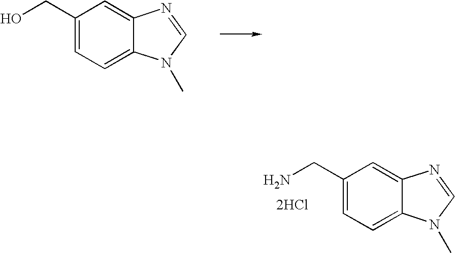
C1(CO)=CC=C2C(=C1)N=CN2C.C1(CN)=CC=C2C(=C1)N=CN2C.[2HCl]
